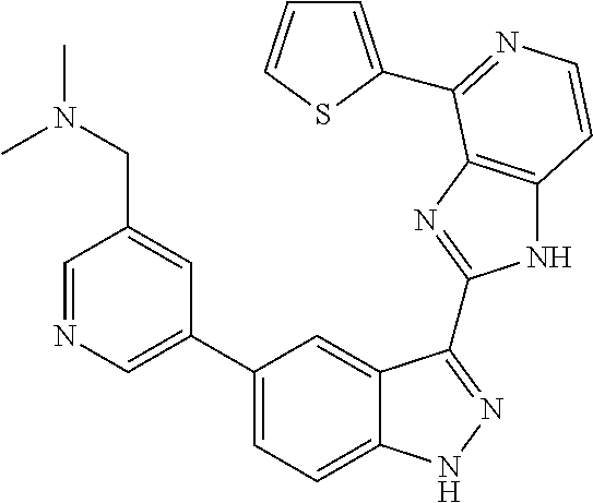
C1(C2=CN=CC(CN(C)C)=C2)=CC=C2C(=C1)C(C1=NC3=C(N1)C=CN=C3C1=CC=CS1)=NN2
